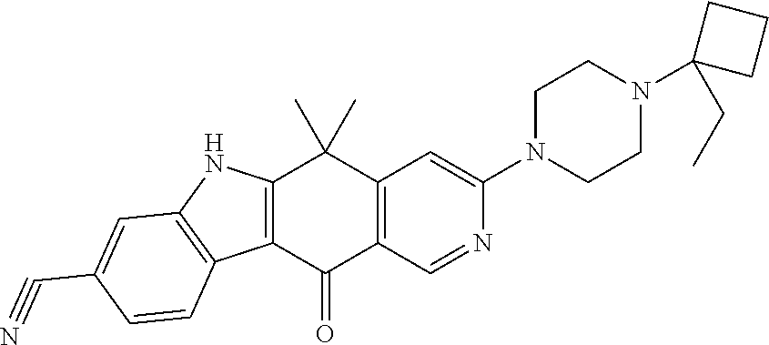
C12=C(C(=O)C3=C(C1(C)C)C=C(N1CCN(C4(CC)CCC4)CC1)N=C3)C1=C(N2)C=C(C#N)C=C1
